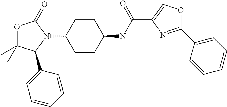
O1C(C)(C)C(C2=CC=CC=C2)N(C2CCC(NC(C3=COC(C4=CC=CC=C4)=N3)=O)CC2)C1=O
